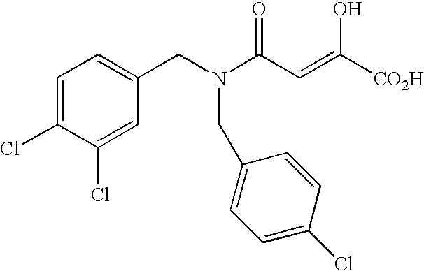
C1=C(Cl)C(Cl)=CC(CN(CC2=CC=C(Cl)C=C2)C(C=C(O)[CO2H])=O)=C1
